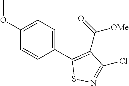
C1=CC(C2=C(C(=O)[OMe])C(Cl)=NS2)=CC=C1OC
